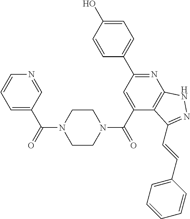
C1=C(O)C=CC(C2=NC3=C(C(C(=O)N4CCN(C(C5=CC=CN=C5)=O)CC4)=C2)C(C=CC2=CC=CC=C2)=NN3)=C1
